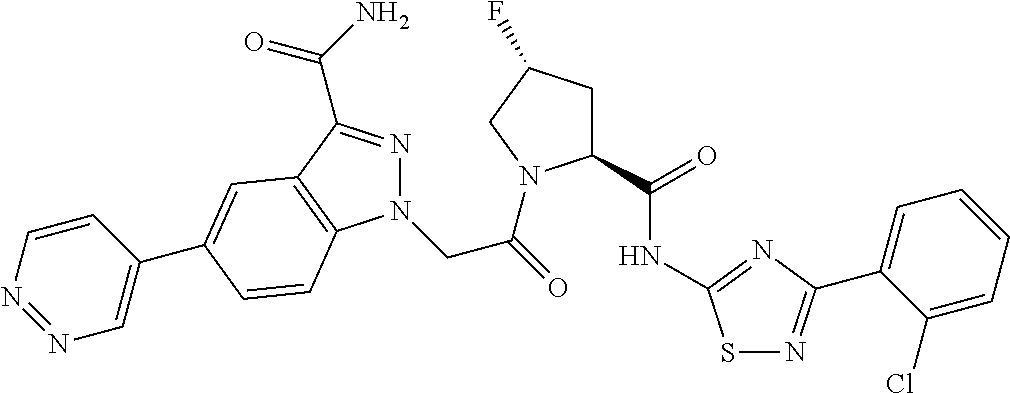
S1N=C(C2=CC=CC=C2Cl)N=C1NC(C1CC(F)CN1C(=O)CN1N=C(C(N)=O)C2=C1C=CC(C1=CN=NC=C1)=C2)=O
